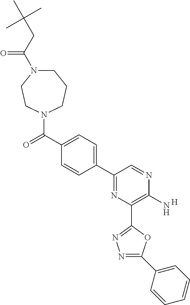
C1(N)=C(C2=NN=C(C3=CC=CC=C3)O2)N=C(C2=CC=C(C(=O)N3CCCN(C(CC(C)(C)C)=O)CC3)C=C2)C=N1.[H]
